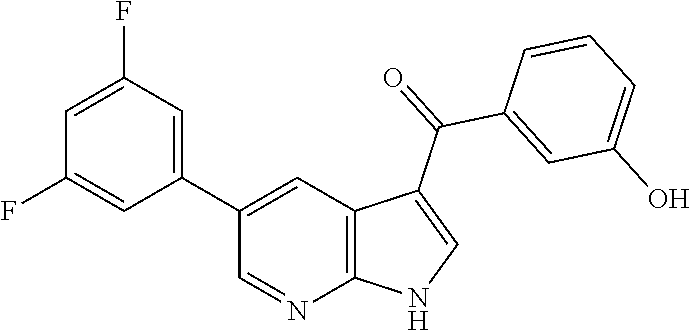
C1(C2=CC(F)=CC(F)=C2)=CC2=C(N=C1)NC=C2C(=O)C1=CC(O)=CC=C1
